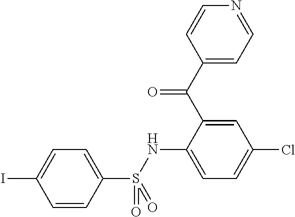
C1(C(C2=CC(Cl)=CC=C2NS(C2=CC=C(I)C=C2)(=O)=O)=O)=CC=NC=C1
